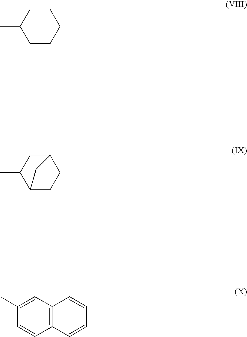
C1(C)CCCCC1.C1(C)C2CCC(C1)C2.C1=C(C)C=CC2=C1C=CC=C2
